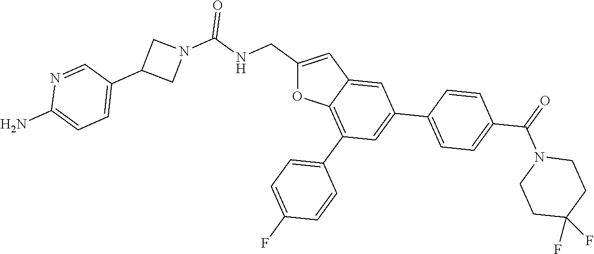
C1(CNC(N2CC(C3=CC=C(N)N=C3)C2)=O)=CC2=CC(C3=CC=C(C(=O)N4CCC(F)(F)CC4)C=C3)=CC(C3=CC=C(F)C=C3)=C2O1
